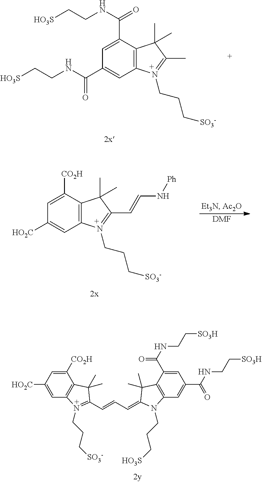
C12=C(C(C(NCC[HO3S])=O)=CC(C(NCC[HO3S])=O)=C1)C(C)(C)C(C)=N2CCC[SO3-].C12=C(C([CO2H])=CC([HO2C])=C1)C(C)(C)C(C=CN[Ph])=N2CCC[SO3-].[DMF].C1([CO2H])=CC([HO2C])=CC2=C1C(C)(C)C(C=CC=C1C(C)(C)C3=C(C=C(C(NCC[SO3H])=O)C=C3C(NCC[SO3H])=O)N1CCC[HO3S])=N2CCC[SO3-]
